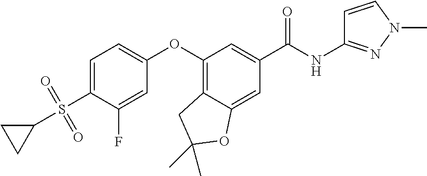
C1=C(S(C2CC2)(=O)=O)C(F)=CC(OC2=C3C(=CC(C(=O)NC4=NN(C)C=C4)=C2)OC(C)(C)C3)=C1
